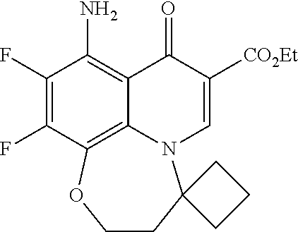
FC1=C(F)C(N)=C2C3=C1OCCC1(N3C=C([CO2Et])C2=O)CCC1
